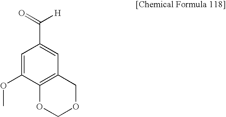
C1=C(OC)C2=C(C=C1C(=O)[H])COCO2
